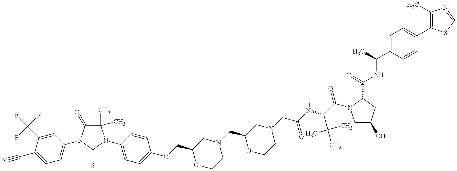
C1=C(C#N)C(C(F)(F)F)=CC(N2C(=O)C(C)(C)N(C3=CC=C(OCC4OCCN(CC5OCCN(CC(=O)NC(C(C)(C)C)C(=O)N6CC(O)CC6C(NC(C)C6=CC=C(C7=C(C)N=CS7)C=C6)=O)C5)C4)C=C3)C2=S)=C1
